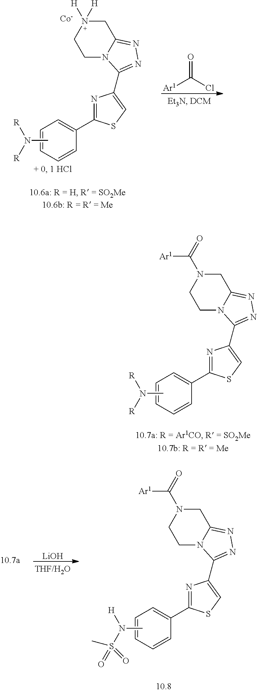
C1=CC(C2=NC(C3=NN=C4CN([H])([H])CCN43)=CS2)=CC=C1.CN([R])[R].[Co].[Ar1]C(Cl)=O.C1=CC(C2=NC(C3=NN=C4CN(C(=O)[Ar1])CCN43)=CS2)=CC=C1.CN([R])[R].C1=CC(C2=NC(C3=NN=C4CN(C(=O)[Ar1])CCN43)=CS2)=CC=C1.CN(S(=O)(C)=O)[H].[LiOH]
